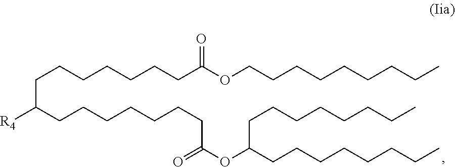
C(C(CCCCCCCC(OC(CCCCCCCC)CCCCCCCC)=O)[R4])CCCCCCC(OCCCCCCCCC)=O
